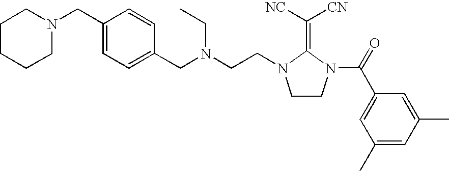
C1CN(C(=O)C2=CC(C)=CC(C)=C2)C(=C([NC])[CN])N1CCN(CC1=CC=C(CN2CCCCC2)C=C1)CC
